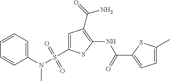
C1=C(S(N(C2=CC=CC=C2)C)(=O)=O)SC(NC(=O)C2=CC=C(C)S2)=C1C(=O)N
